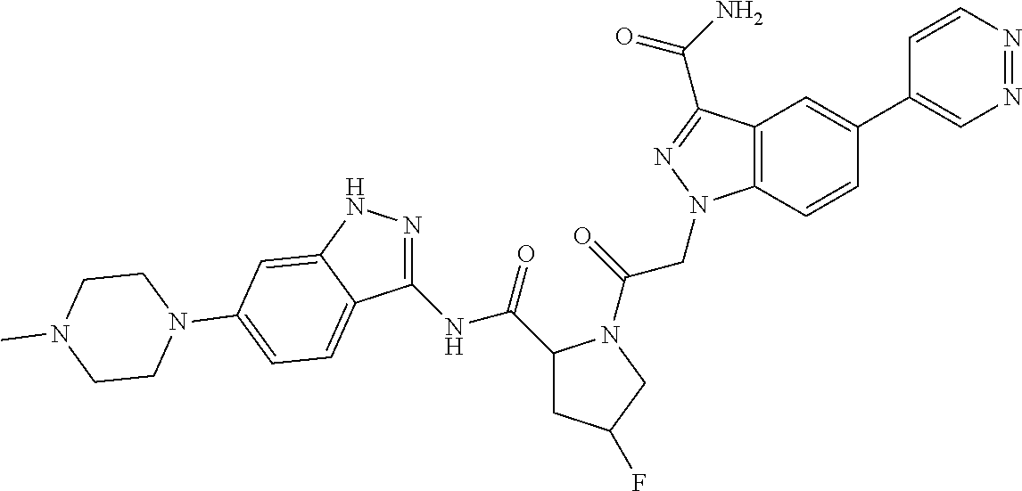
N1=NC=C(C2=CC3=C(C=C2)N(CC(=O)N2C(C(NC4=NNC5=CC(N6CCN(C)CC6)=CC=C45)=O)CC(F)C2)N=C3C(N)=O)C=C1
